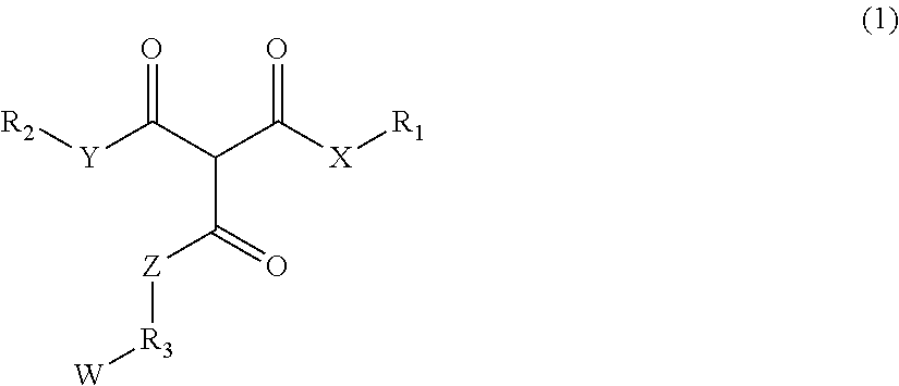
[R2][Y]C(C(C([X][R1])=O)C(=O)[Z][R3][W])=O
